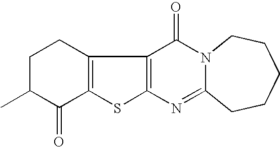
C1C(C)C(=O)C2=C(C1)C1=C(S2)N=C2N(C1=O)CCCCC2
